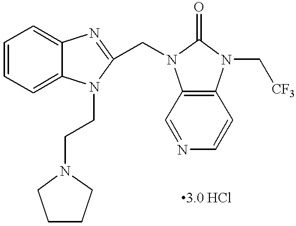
C1=CC=C2C(=C1)N=C(CN1C3=C(N(C[CF3])C1=O)C=CN=C3)N2CCN1CCCC1
